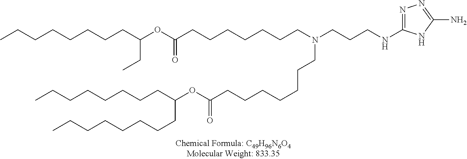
N(CCCNC1=NN=C(N)N1)(CCCCCCCC(OC(CCCCCCCC)CCCCCCCC)=O)CCCCCCCC(OC(CC)CCCCCCCC)=O
